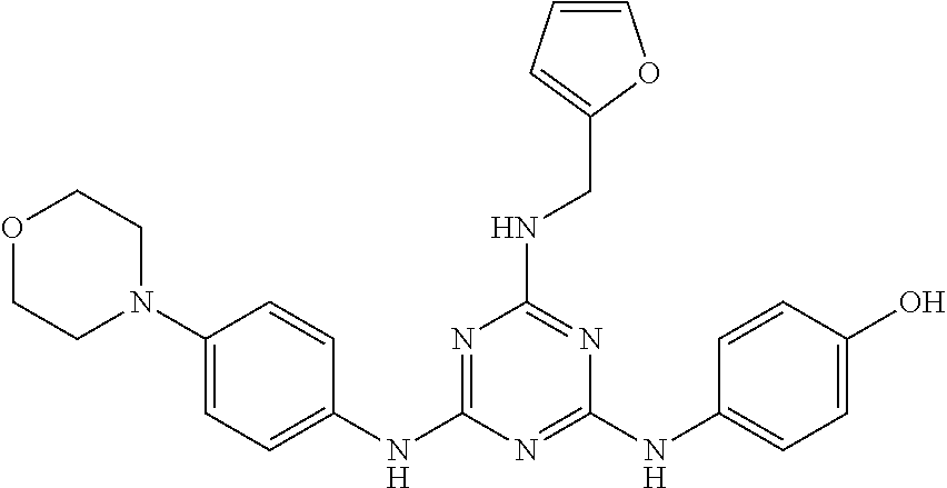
C1(N2CCOCC2)=CC=C(NC2=NC(NCC3=CC=CO3)=NC(NC3=CC=C(O)C=C3)=N2)C=C1
